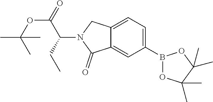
C12=CC(B3OC(C)(C)C(C)(C)O3)=CC=C1CN(C(C(OC(C)(C)C)=O)CC)C2=O
